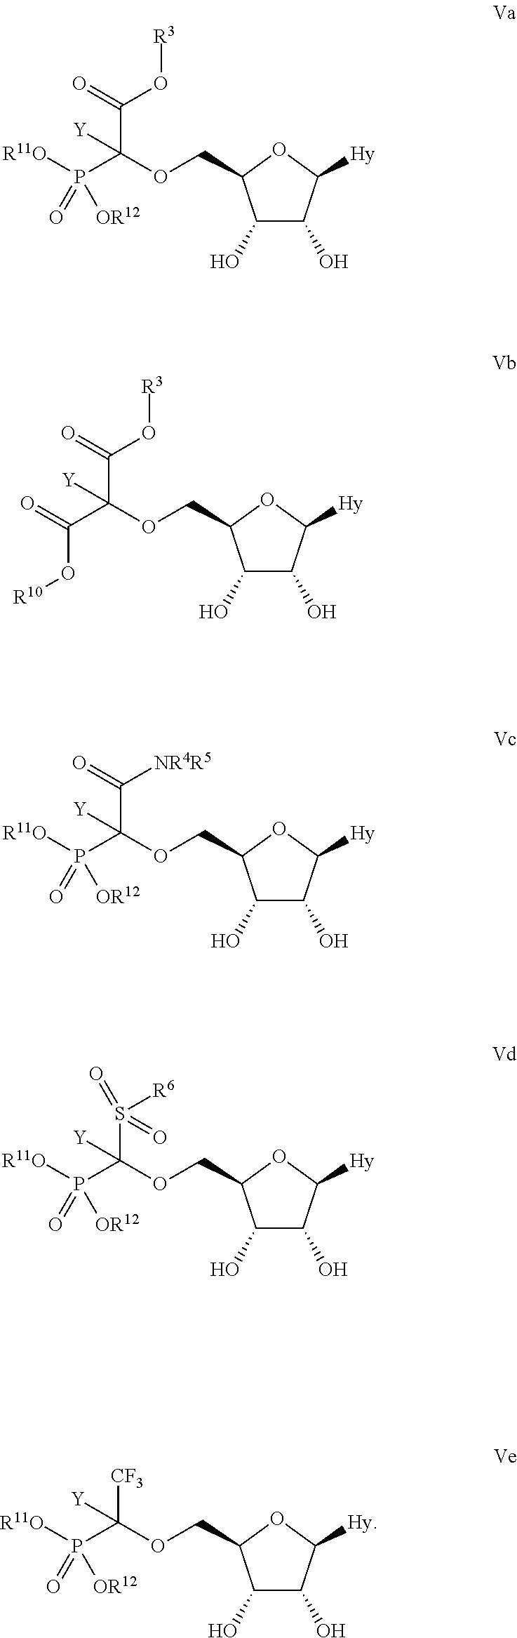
C1(O)C(O)C([Hy])OC1COC(P(=O)([OR12])[R11O])(C(=O)O[R3])[Y].C1(O)C(O)C([Hy])OC1COC(C(=O)O[R10])(C(=O)O[R3])[Y].C1(O)C(O)C([Hy])OC1COC(P(=O)([OR12])[R11O])(C(=O)[NR4R5])[Y].C1(O)C(O)C([Hy])OC1COC(P(=O)([OR12])[R11O])(S(=O)([R6])=O)[Y].C1(O)C(O)C([Hy])OC1COC(P(=O)([OR12])[R11O])([CF3])[Y]
